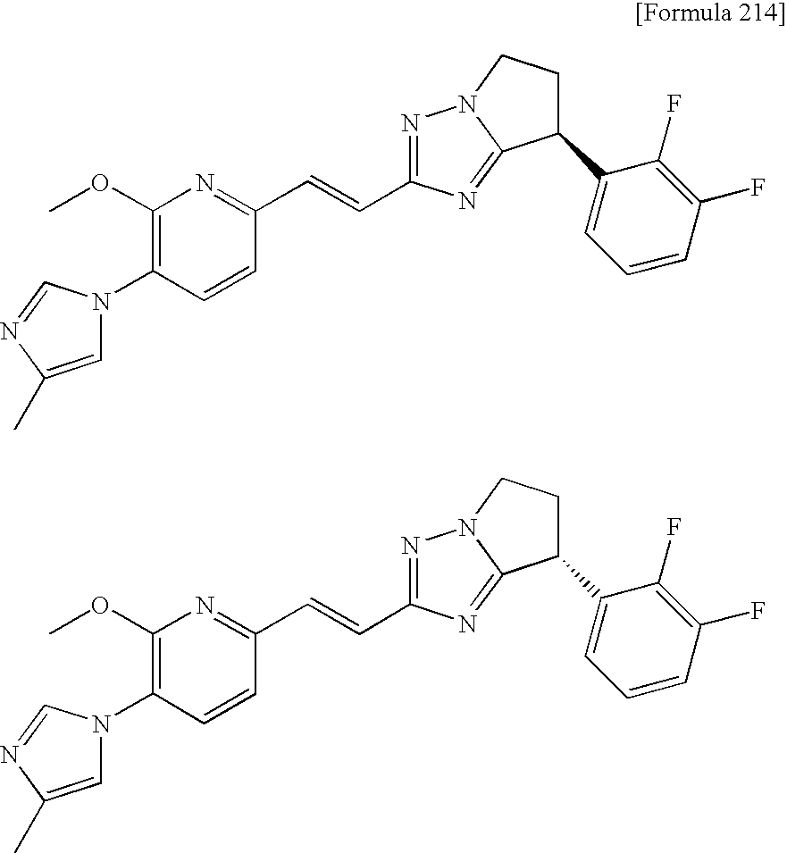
N1(C2=C(OC)N=C(C=CC3=NN4C(=N3)C(C3=CC=CC(F)=C3F)CC4)C=C2)C=C(C)N=C1.N1(C2=C(OC)N=C(C=CC3=NN4C(=N3)C(C3=CC=CC(F)=C3F)CC4)C=C2)C=C(C)N=C1
